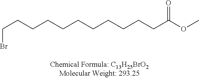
BrCCCCCCCCCCCC(OC)=O
